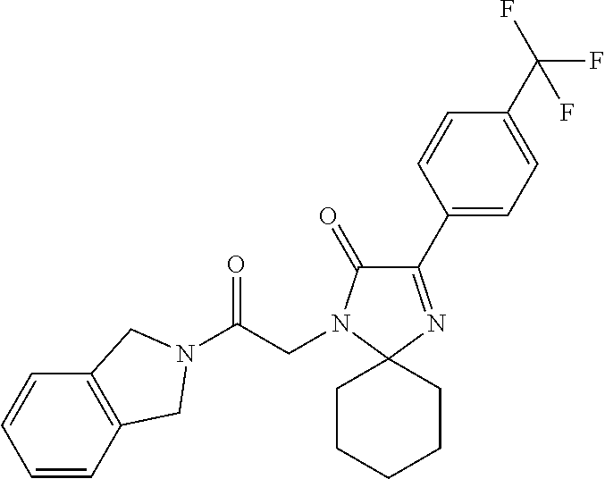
C1(C2=CC=C(C(F)(F)F)C=C2)=NC2(N(CC(N3CC4=C(C3)C=CC=C4)=O)C1=O)CCCCC2
